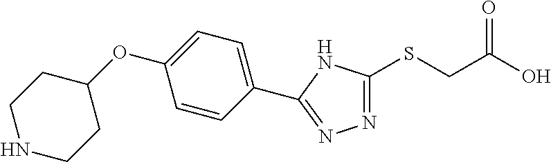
N1=C(SCC(O)=O)NC(C2=CC=C(OC3CCNCC3)C=C2)=N1
